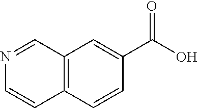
C12=C(C=CC(C(O)=O)=C1)C=CN=C2
